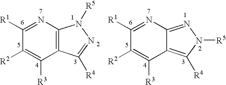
C12=C(N=C([R1])C([R2])=C1[R3])N([R5])N=C2[R4].C12=C([R4])N([R5])N=C1N=C([R1])C([R2])=C2[R3]
